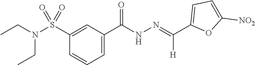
C1(C(NN=C(C2=CC=C([NO2])O2)[H])=O)=CC=CC(S(N(CC)CC)(=O)=O)=C1
